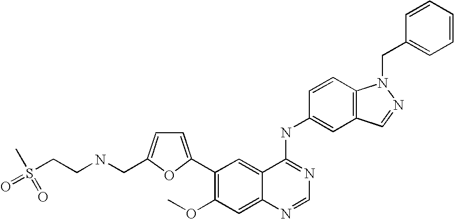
C1=NC2=CC(OC)=C(C3=CC=C(CNCCS(=O)(C)=O)O3)C=C2C(NC2=CC3=C(C=C2)N(CC2=CC=CC=C2)N=C3)=N1
